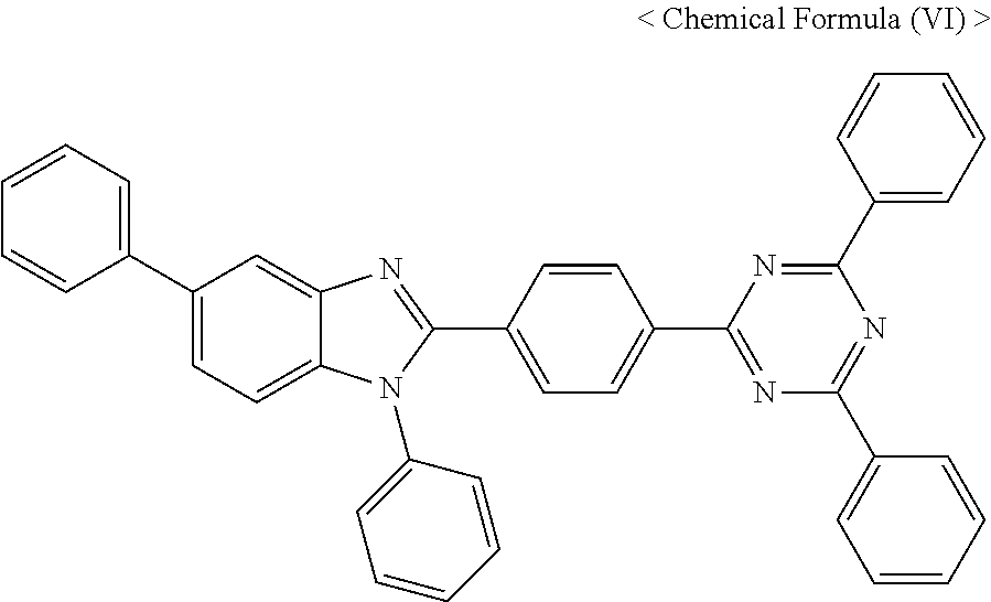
C1(C2=CC=CC=C2)=CC=C2C(=C1)N=C(C1=CC=C(C3=NC(C4=CC=CC=C4)=NC(C4=CC=CC=C4)=N3)C=C1)N2C1=CC=CC=C1
